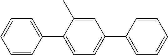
C1=CC(C2=CC=C(C3=CC=CC=C3)C=C2C)=CC=C1
